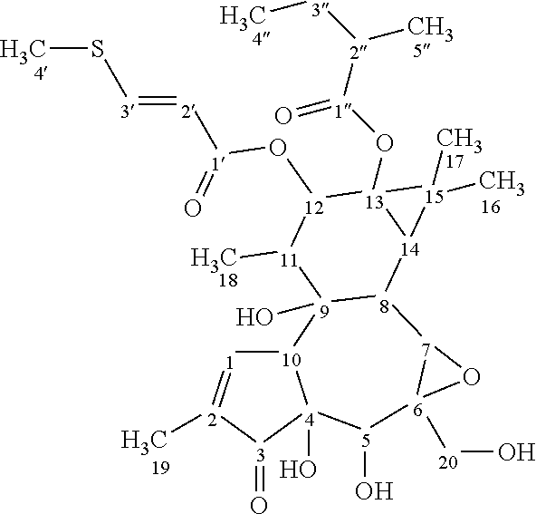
[10]12[1]=[2](C)[3](=O)[4]1(O)[5](O)[6]1([20]O)[7]([8]3[9]2(O)[11](C)[12](O[1](=O)[2]=[3]SC)[13]2(O[1]([2]([3]C)C)=O)[14]3[15]2(C)C)O1
